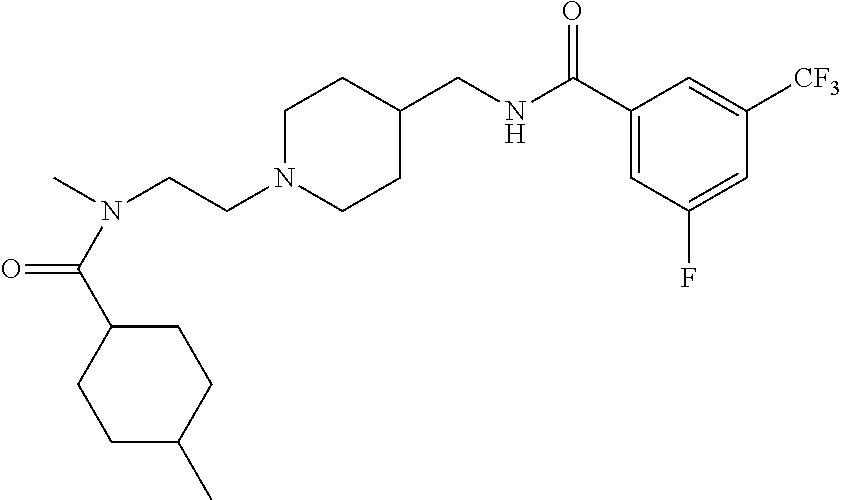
N(CCN1CCC(CNC(C2=CC(F)=CC([CF3])=C2)=O)CC1)(C)C(C1CCC(C)CC1)=O
